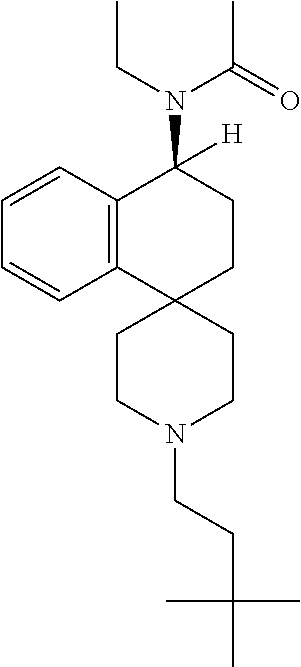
C12=C(C=CC=C1)C(N(C(C)=O)CC)([H])CCC21CCN(CCC(C)(C)C)CC1
